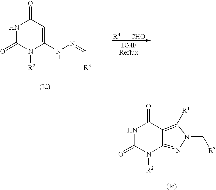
N1C(=O)N([R2])C2=NN(C[R3])C([R4])=C2C1=O.[R4][CHO].[DMFReflux].N1C(=O)N([R2])C(NN=C[R3])=CC1=O
